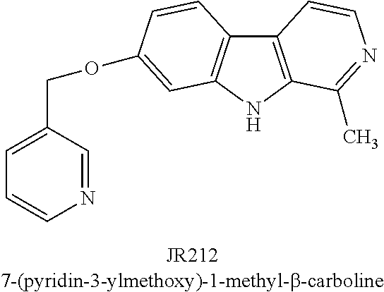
C12=C(NC3=C1C=CC(OCC1=CC=CN=C1)=C3)C(C)=NC=C2
